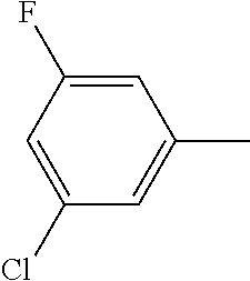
C1=C(F)C=C(Cl)C=C1C
